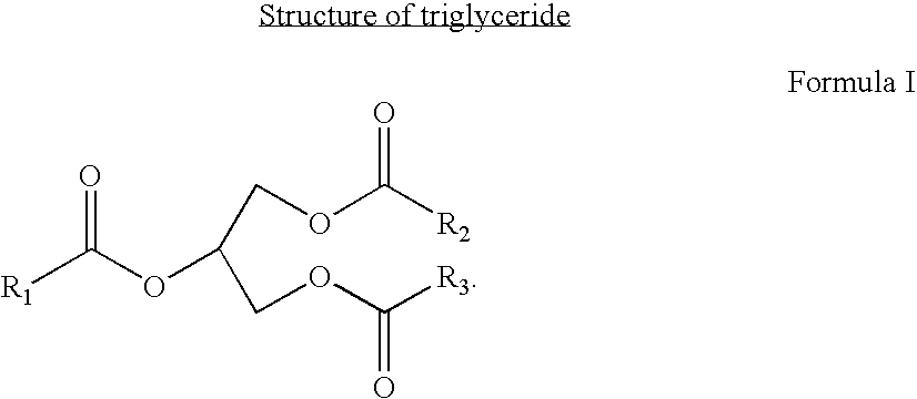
C(OC([R2])=O)C(COC([R3])=O)OC([R1])=O
